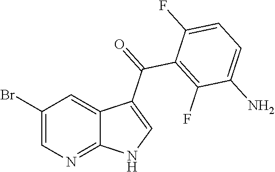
C1(Br)=CN=C2C(=C1)C(C(=O)C1=C(F)C(N)=CC=C1F)=CN2
